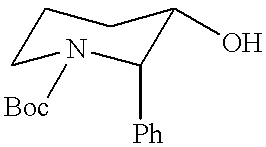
C1([Ph])C(O)CCCN1[Boc]
